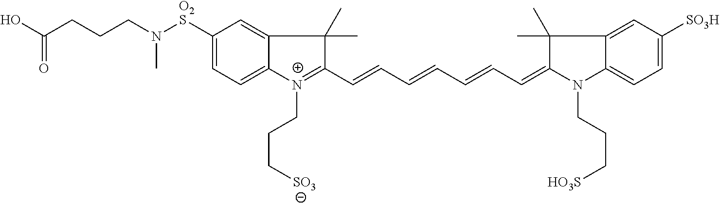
C1([O2S]N(CCCC(=O)O)C)=CC=C2C(=C1)C(C)(C)C(C=CC=CC=CC=C1N(CCC[HO3S])C3=CC=C([SO3H])C=C3C1(C)C)=[N+]2CCC[SO3]
